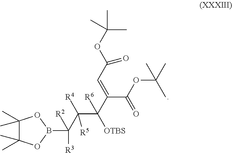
C1(C)(C)C(C)(C)OB(C(C(C(C(=CC(=O)OC(C)(C)C)C(=O)OC(C)(C)C)([OTBS])[R6])([R4])[R5])([R3])[R2])O1
